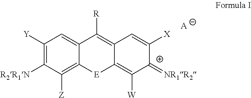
C1([Y])=C([R2R1N])C([Z])=C2C(=C1)C([R])=C1C(=C([W])C(=[NR1R2])C([X])=C1)[E]2.[A]
